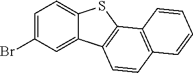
C1=C(Br)C=C2C(=C1)SC1=C2C=CC2=C1C=CC=C2
